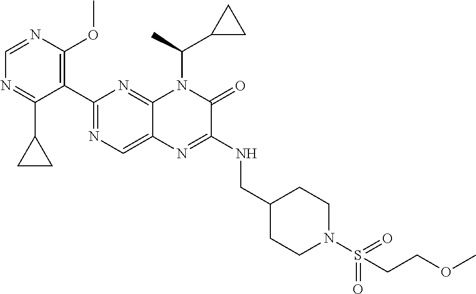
C1=NC(OC)=C(C2=NC=C3C(=N2)N(C(C2CC2)C)C(=O)C(NCC2CCN(S(=O)(=O)CCOC)CC2)=N3)C(C2CC2)=N1
